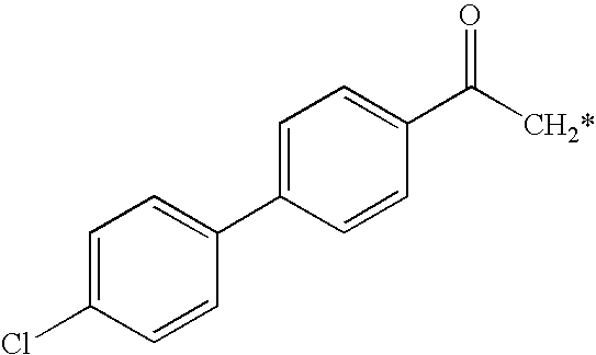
C1=C(Cl)C=CC(C2=CC=C(C([CH2*])=O)C=C2)=C1
